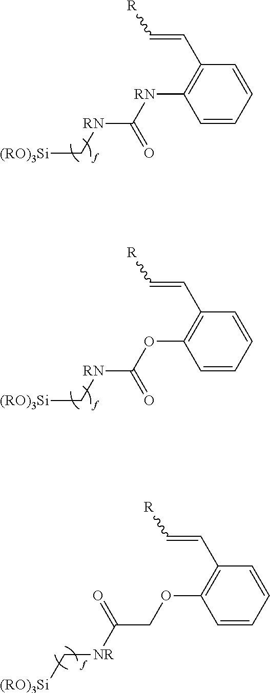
C1=CC=CC(C=C[R])=C1[RN]C([RN]C[(RO)3Si])=O.C1=CC=CC(C=C[R])=C1OC([RN]C[(RO)3Si])=O.C1=CC=CC(C=C[R])=C1OCC([NR]C[(RO)3Si])=O
